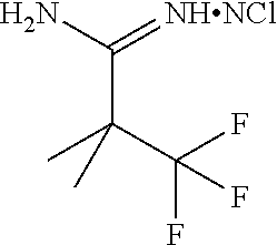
C(C(C(F)(F)F)(C)C)(N)=[NHNCl]
